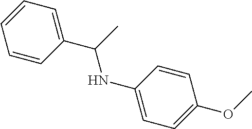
C1=CC(C(NC2=CC=C(OC)C=C2)C)=CC=C1
